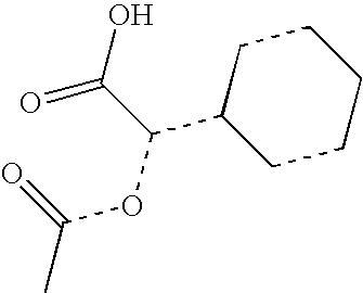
C1(C(C(O)=O)OC(C)=O)CCCCC1
